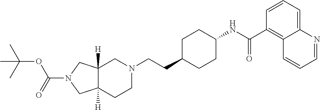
N1(C(OC(C)(C)C)=O)CC2([H])C([H])(C1)CN(CCC1CCC(NC(C3=C4C(=CC=C3)N=CC=C4)=O)CC1)CC2
